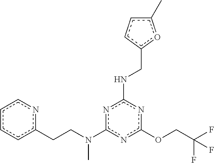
c1(OCC(F)(F)F)nc(NCc2oc(C)cc2)nc(N(CCc2ncccc2)C)n1
